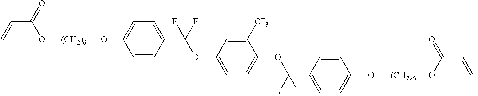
C(C(O[(CH2)6]OC1=CC=C(C(OC2=CC=C(OC(F)(C3=CC=C(O[(CH2)6]OC(C=C)=O)C=C3)F)C([CF3])=C2)(F)F)C=C1)=O)=C
